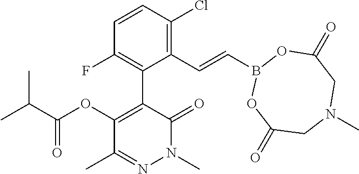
C1(=O)OB(C=CC2=C(Cl)C=CC(F)=C2C2=C(OC(=O)C(C)C)C(C)=NN(C)C2=O)OC(=O)CN(C)C1
